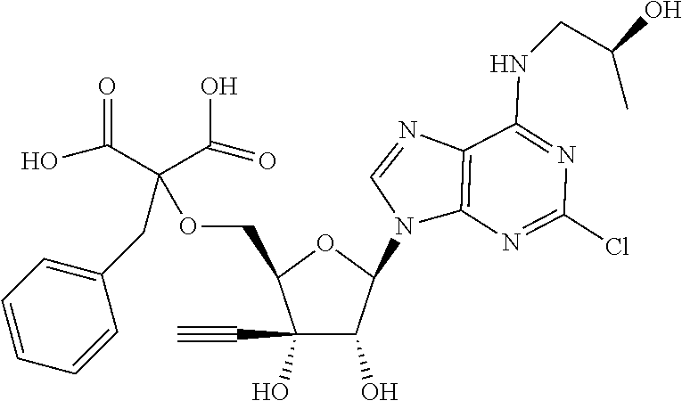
C1(C#C)(O)C(O)C(N2C3=C(N=C2)C(NCC(C)O)=NC(Cl)=N3)OC1COC(CC1=CC=CC=C1)(C(O)=O)C(=O)O
